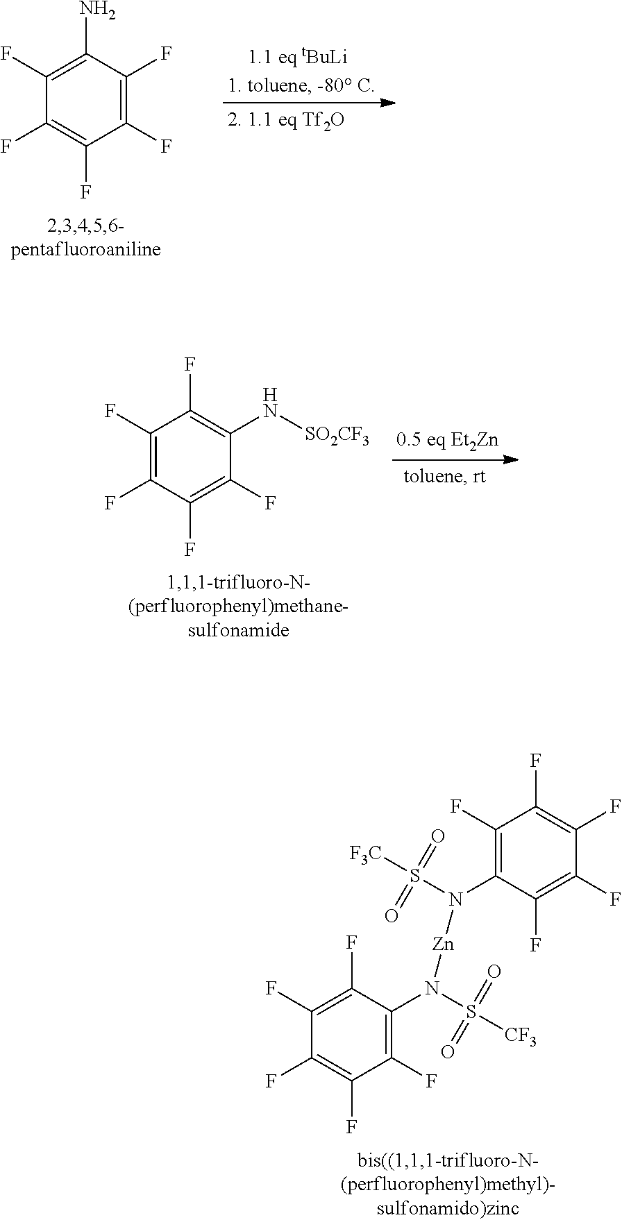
C1(F)=C(F)C(N)=C(F)C(F)=C1F.C1(F)=C(F)C(F)=C(F)C(F)=C1N[SO2CF3].C1(F)=C(N(S([CF3])(=O)=O)[Zn]N(C2=C(F)C(F)=C(F)C(F)=C2F)S([F3C])(=O)=O)C(F)=C(F)C(F)=C1F
